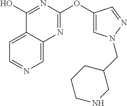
C1=C2C(=CN=C1)N=C(OC1=CN(CC3CCCNC3)N=C1)N=C2O
